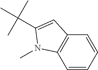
C1=CC=CC2=C1N(C)C(C(C)(C)C)=C2
